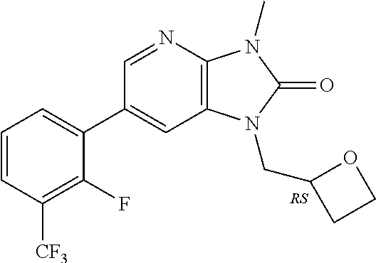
C1(C2=CC=CC([CF3])=C2F)=CC2=C(N=C1)N(C)C(=O)N2CC1CCO1
